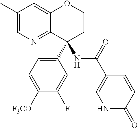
C1(C)=CN=C2C(=C1)OCCC2(C1=CC=C([F3CO])C(F)=C1)NC(C1=CNC(=O)C=C1)=O
